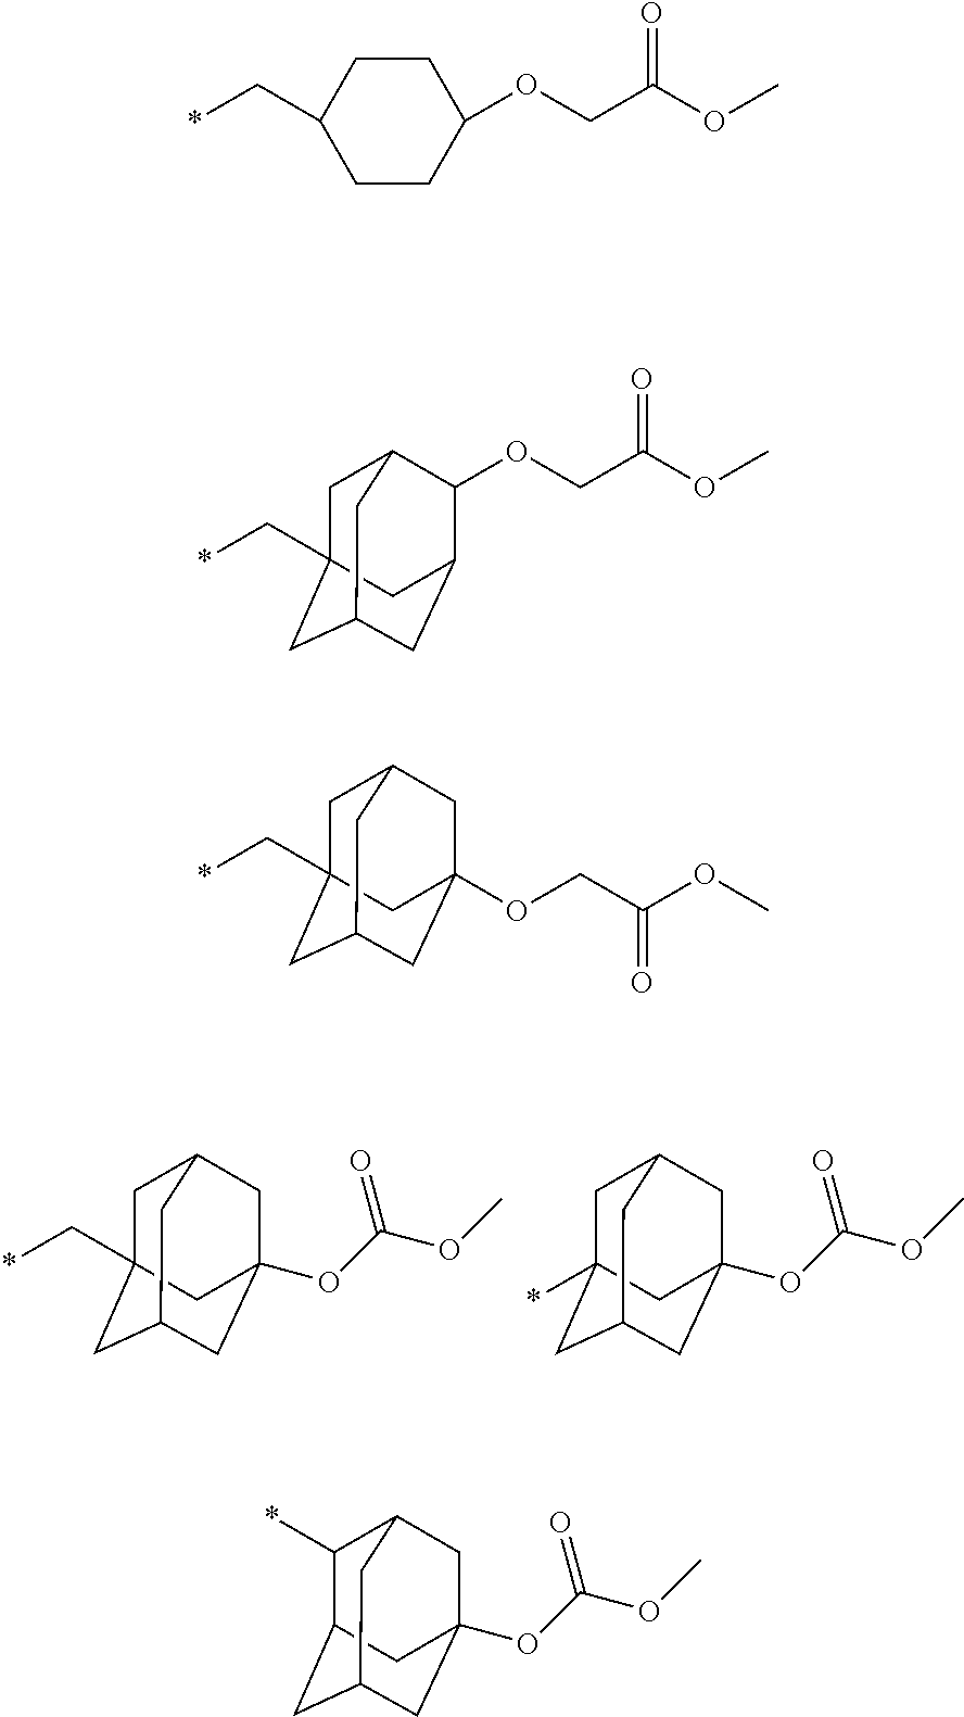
C1C2(C*)CC3CC(OC(OC)=O)(CC1C3)C2.C1C2(*)CC3CC(OC(OC)=O)(CC1C3)C2.C1(C*)CCC(OCC(OC)=O)CC1.C1C2(C*)CC3CC(C(OCC(OC)=O)C1C3)C2.C1C2(C*)CC3CC(OCC(OC)=O)(CC1C3)C2.C1(*)C2CC3CC(OC(OC)=O)(CC1C3)C2
